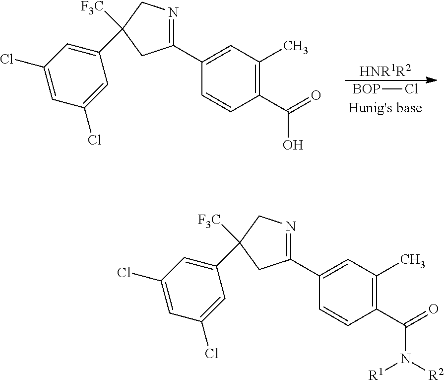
C1(C2=NCC([F3C])(C3=CC(Cl)=CC(Cl)=C3)C2)=CC(C)=C(C(=O)O)C=C1.[BOP]Cl.[HNR1R2].C1(C2=NCC([F3C])(C3=CC(Cl)=CC(Cl)=C3)C2)=CC(C)=C(C(=O)N([R2])[R1])C=C1
